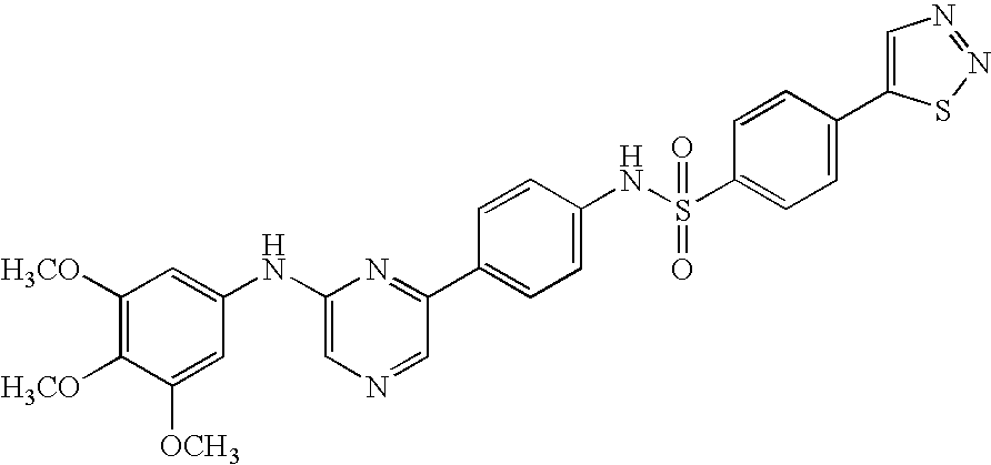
C1([H3CO])=C([H3CO])C([OCH3])=CC(NC2=CN=CC(C3=CC=C(NS(C4=CC=C(C5=CN=NS5)C=C4)(=O)=O)C=C3)=N2)=C1
